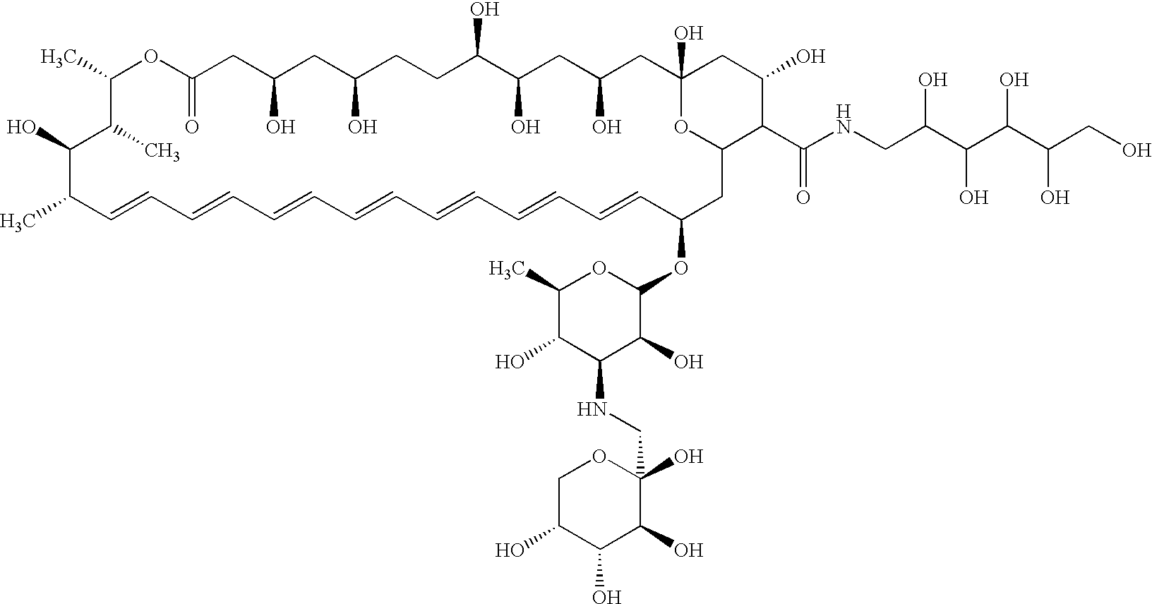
CC1C=CC=CC=CC=CC=CC=CC=CC(OC2OC(C)C(O)C(NCC3(O)OCC(O)C(O)C3O)C2O)CC2OC(O)(CC(O)CC(O)C(O)CCC(O)CC(O)CC(=O)OC(C)C(C)C1O)CC(O)C2C(NCC(C(C(C(CO)O)O)O)O)=O
